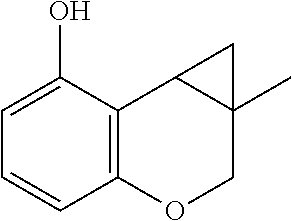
C12=C(C(O)=CC=C1)C1C(C)(CO2)C1
